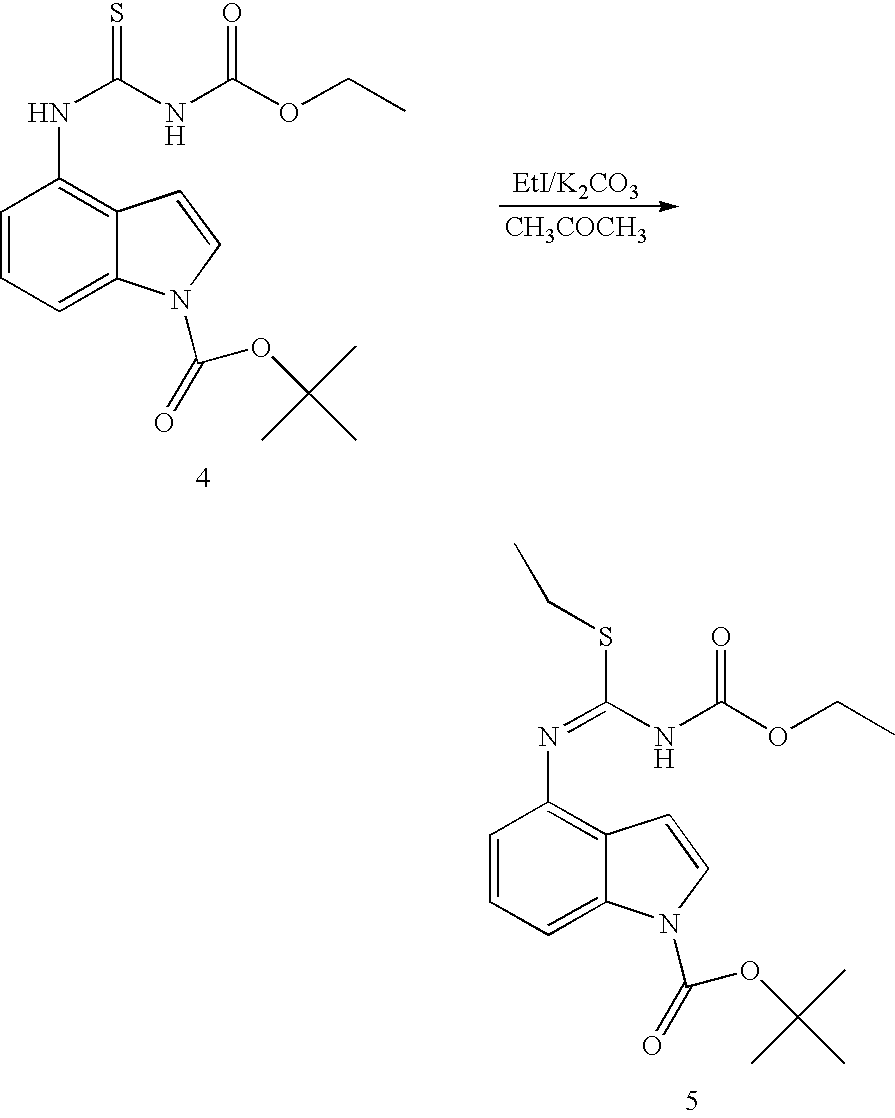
C1=CC=C2C(=C1N=C(SCC)NC(OCC)=O)C=CN2C(=O)OC(C)(C)C.C1=CC=C2C(=C1NC(=S)NC(OCC)=O)C=CN2C(=O)OC(C)(C)C.[CH3COCH3]
